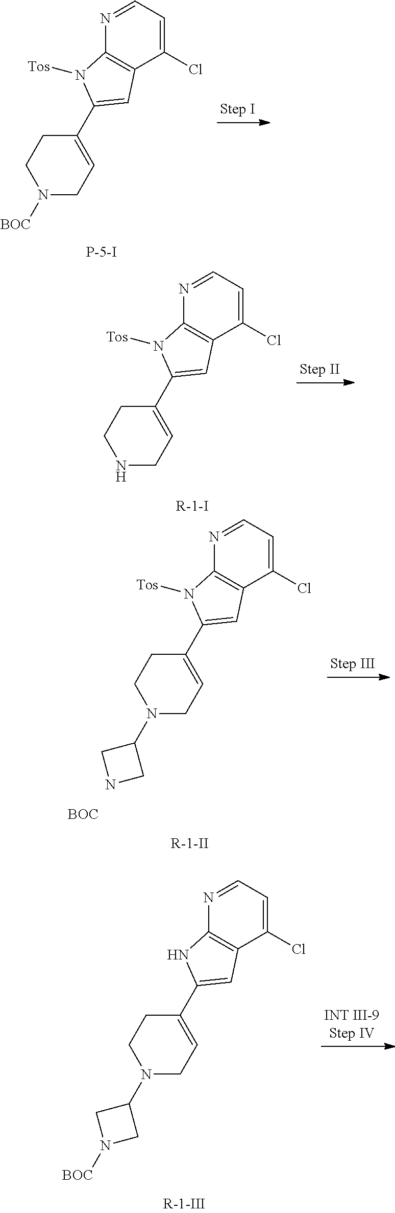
ClC1=CC=NC2=C1C=C(C1=CCN([BOC])CC1)N2[Tos].ClC1=CC=NC2=C1C=C(C1=CCNCC1)N2[Tos].ClC1=CC=NC2=C1C=C(C1=CCN(C3CNC3)CC1)N2[Tos].[BOC].ClC1=CC=NC2=C1C=C(C1=CCN(C3CN([BOC])C3)CC1)N2
